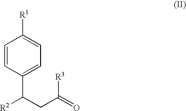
C1=CC(C(CC(=O)[R3])[R2])=CC=C1[R1]
